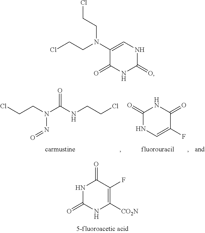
C1(N(CCCl)CCCl)=CNC(=O)NC1=O.N1C(=O)NC([CO2N])=C(F)C1=O.C1(=O)NC=C(F)C(=O)N1.C(CN(C(NCCCl)=O)N=O)Cl
